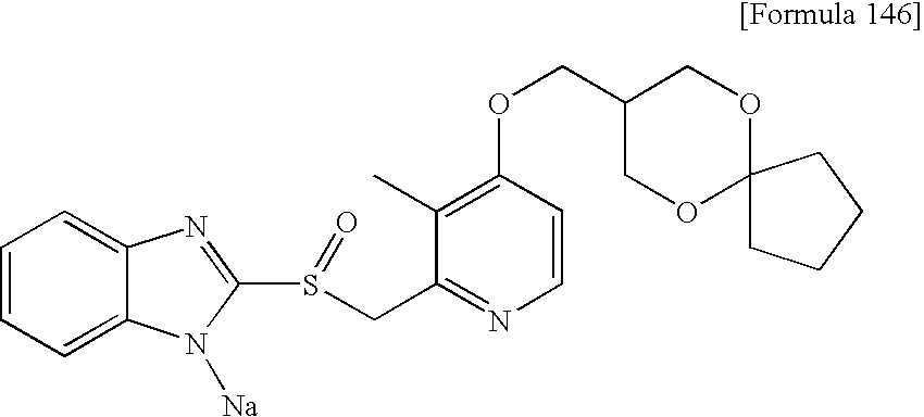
O(CC1COC2(OC1)CCCC2)C1=C(C)C(CS(C2=NC3=CC=CC=C3N2[Na])=O)=NC=C1
